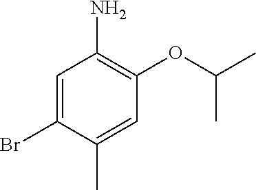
C1=C(Br)C(C)=CC(OC(C)C)=C1N
